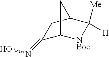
C1(=NO)C2[NBoc]C([Me])([H])C(C1)C2
